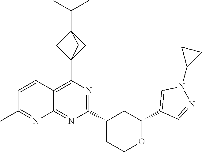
C12=NC(C3CCOC(C4=CN(C5CC5)N=C4)C3)=NC(C34CC(C(C)C)(C3)C4)=C1C=CC(C)=N2
